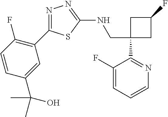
C1(CNC2=NN=C(C3=C(F)C=CC(C(O)(C)C)=C3)S2)(C2=NC=CC=C2F)CC(F)C1
